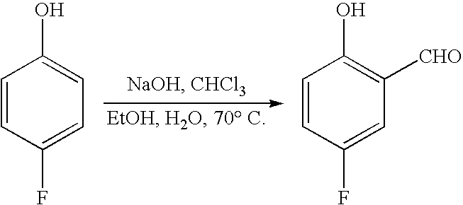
C1=CC(F)=CC=C1O.C1=CC(F)=CC([CHO])=C1O
